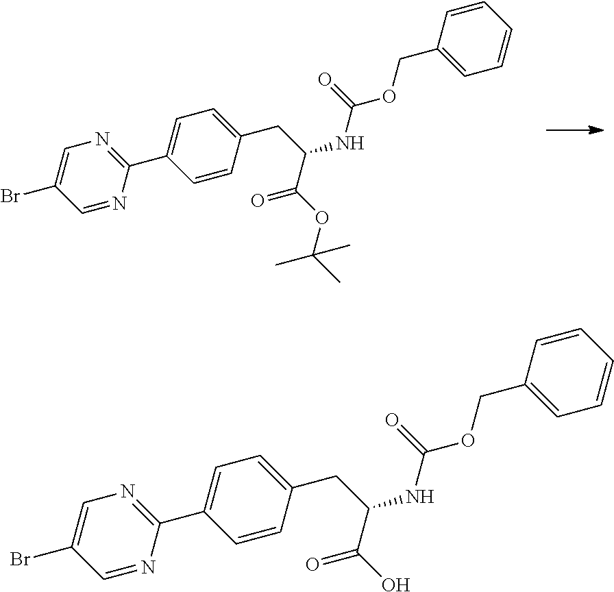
C1=NC(C2=CC=C(CC(NC(OCC3=CC=CC=C3)=O)C(OC(C)(C)C)=O)C=C2)=NC=C1Br.C1=NC(C2=CC=C(CC(NC(OCC3=CC=CC=C3)=O)C(O)=O)C=C2)=NC=C1Br
